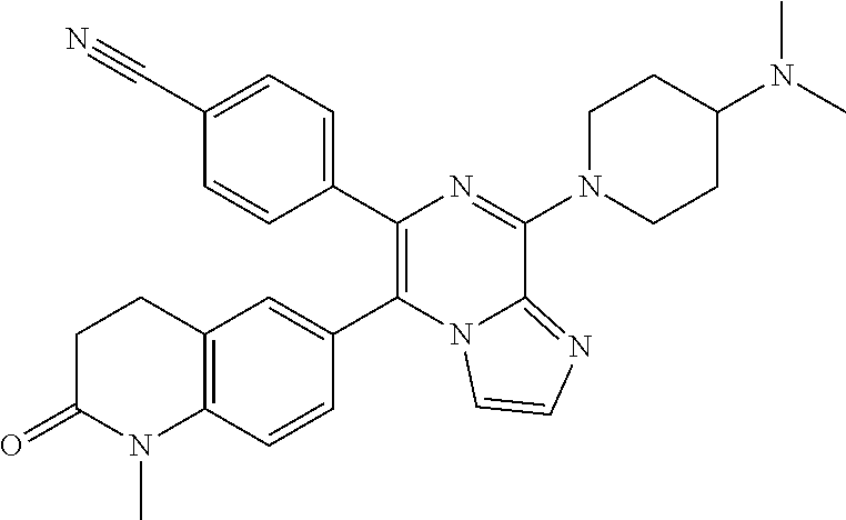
C1(C2=CC=C(C#N)C=C2)=C(C2=CC3=C(C=C2)N(C)C(=O)CC3)N2C(=NC=C2)C(N2CCC(N(C)C)CC2)=N1
